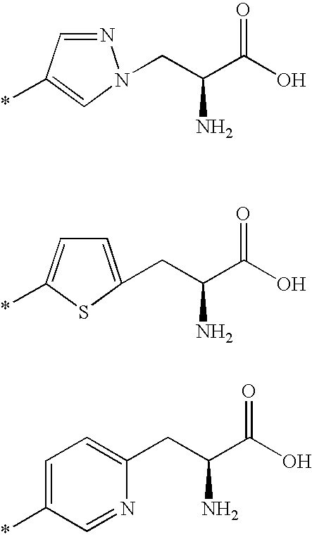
N1=CC(*)=CN1CC(C(O)=O)N.C1=C(CC(C(O)=O)N)SC(*)=C1.C1(CC(C(O)=O)N)=CC=C(*)C=N1
